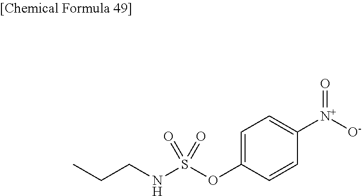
S(OC1=CC=C([N+]([O-])=O)C=C1)(=O)(=O)NCCC
